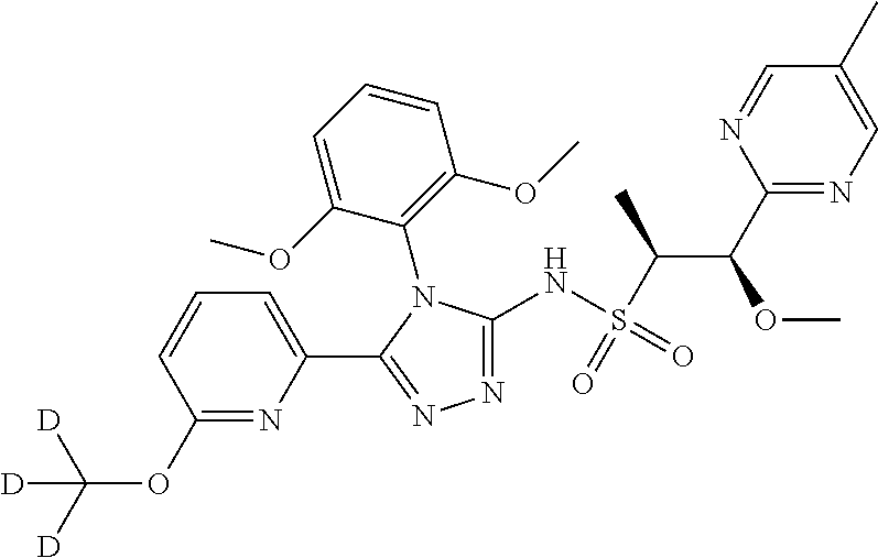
C1(C(OC)C(S(=O)(NC2=NN=C(C3=CC=CC(OC([D])([D])[D])=N3)N2C2=C(OC)C=CC=C2OC)=O)C)=NC=C(C)C=N1
